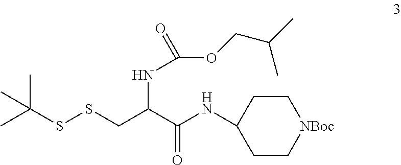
CC(SSCC(C(NC1CC[NBoc]CC1)=O)NC(=O)OCC(C)C)(C)C
